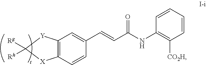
C12=C(C=CC(C=CC(NC3=C([CO2H])C=CC=C3)=O)=C1)[X]C([Rg])([Rh])[Y]2
